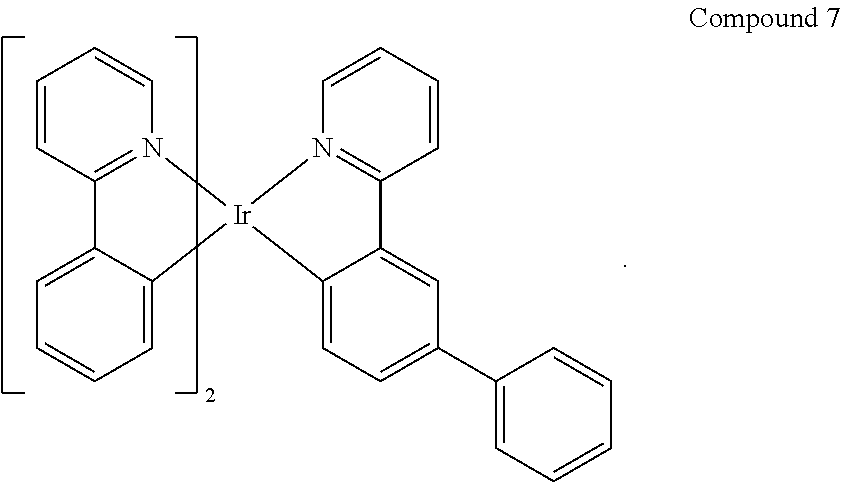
C1=CC=C2C(=C1)C1=N(C=CC=C1)[Ir]21C2=CC=C(C3=CC=CC=C3)C=C2C2=N1C=CC=C2
